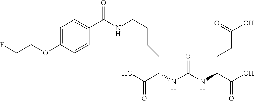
FCCOC1=CC=C(C(NCCCCC(C(=O)O)NC(=O)NC(C(O)=O)CCC(O)=O)=O)C=C1
